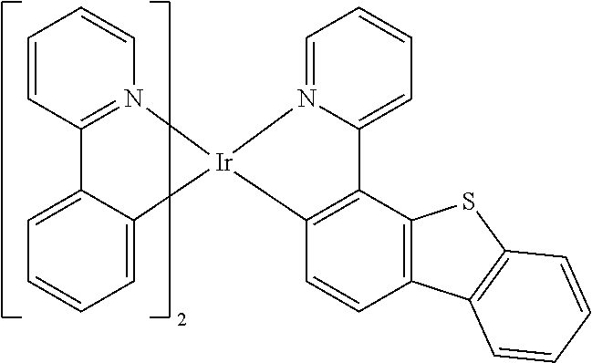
C12=C(C3=C(C=C1)[Ir]1(N4=CC=CC=C34)C3=CC=CC=C3C3=N1C=CC=C3)SC1=C2C=CC=C1
